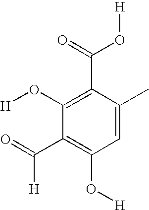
C1=C(C)C(C(=O)O[H])=C(O[H])C(C(=O)[H])=C1O[H]
